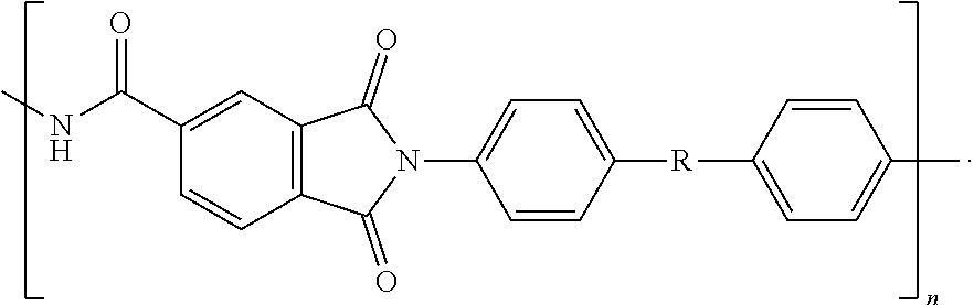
C1=CC([R]C2=CC=C(N3C(=O)C4=C(C3=O)C=CC(C(NC)=O)=C4)C=C2)=CC=C1C
